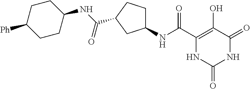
C(C1=C(O)C(=O)NC(=O)N1)(=O)NC1CCC(C(NC2CCC([Ph])CC2)=O)C1
